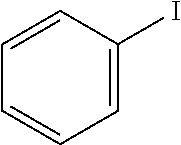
C1=C(I)C=CC=C1
